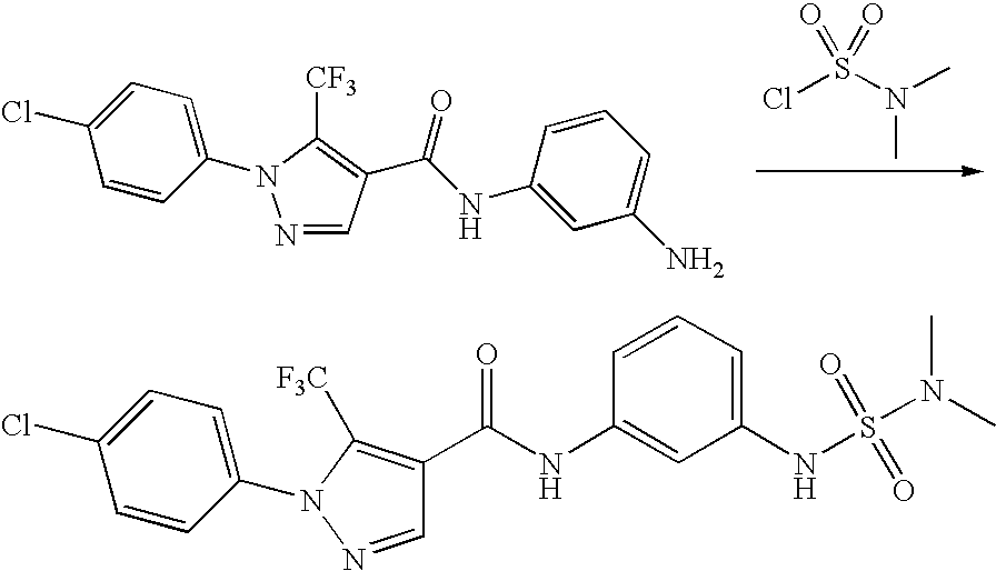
C1=CC(N2N=CC(C(NC3=CC(N)=CC=C3)=O)=C2[CF3])=CC=C1Cl.ClS(N(C)C)(=O)=O.C1=CC(N2C([F3C])=C(C(NC3=CC(NS(N(C)C)(=O)=O)=CC=C3)=O)C=N2)=CC=C1Cl
